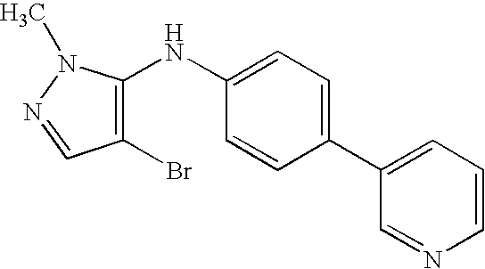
C1=CC=C(C2=CC=C(NC3=C(Br)C=NN3C)C=C2)C=N1
